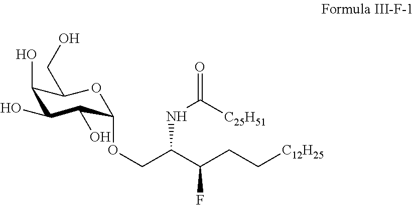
C1(O)C(O)C(O)C(OCC(C(CC[C12H25])F)NC(=O)[C25H51])OC1CO
